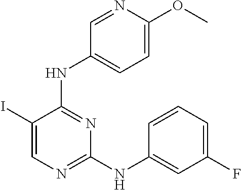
C1(I)=CN=C(NC2=CC(F)=CC=C2)N=C1NC1=CC=C(OC)N=C1
